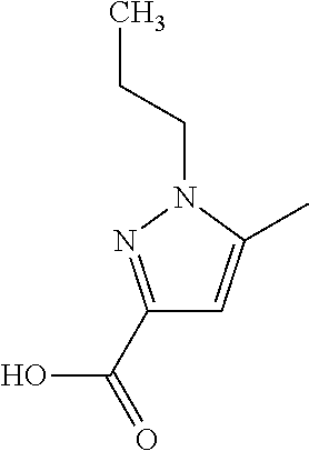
CCCN1N=C(C(=O)O)C=C1C
